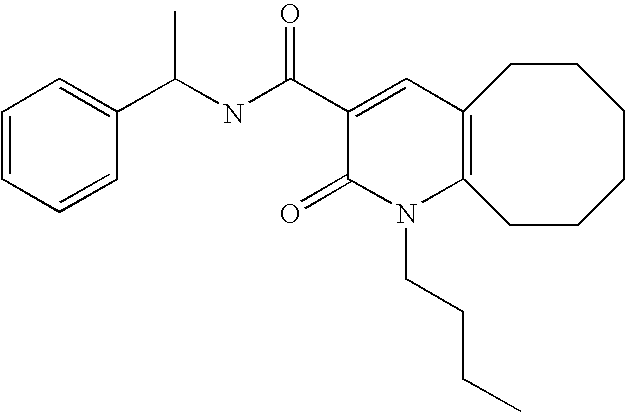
C(NC(C1=CC2=C(N(CCCC)C1=O)CCCCCC2)=O)(C1=CC=CC=C1)C
